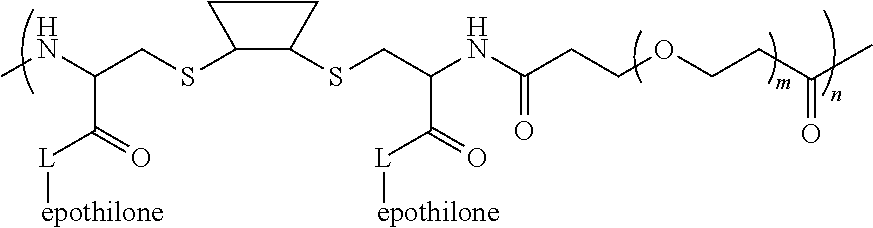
CNC(C([L][epothilone])=O)CSC1C(SCC(NC(=O)CCOCCC(C)=O)C([L][epothilone])=O)CC1
